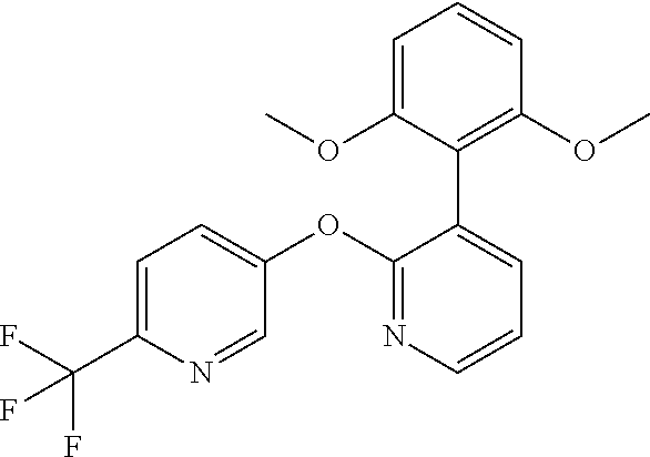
C1=C(C(F)(F)F)N=CC(OC2=NC=CC=C2C2=C(OC)C=CC=C2OC)=C1
